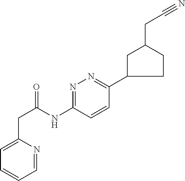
C1(CC(=O)NC2=NN=C(C3CCC(CC#N)C3)C=C2)=CC=CC=N1
